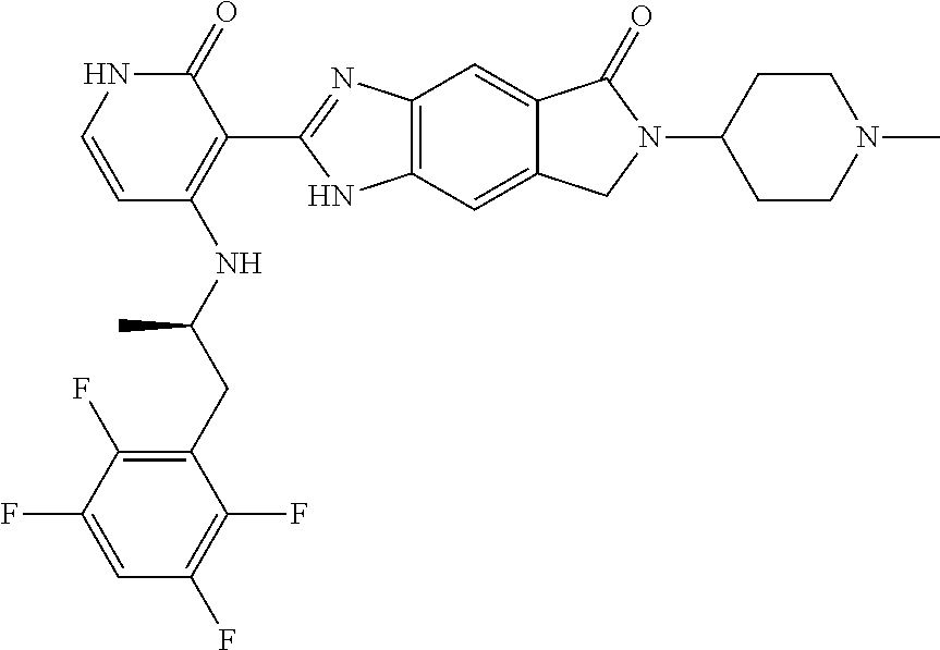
C(C(NC1=C(C2=NC3=C(N2)C=C2C(=C3)C(=O)N(C3CCN(C)CC3)C2)C(=O)NC=C1)C)C1=C(F)C(F)=CC(F)=C1F
